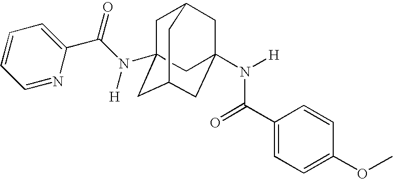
C1C2(N(C(C3=CC=CC=N3)=O)[H])CC3CC(N([H])C(C4=CC=C(OC)C=C4)=O)(CC1C3)C2
